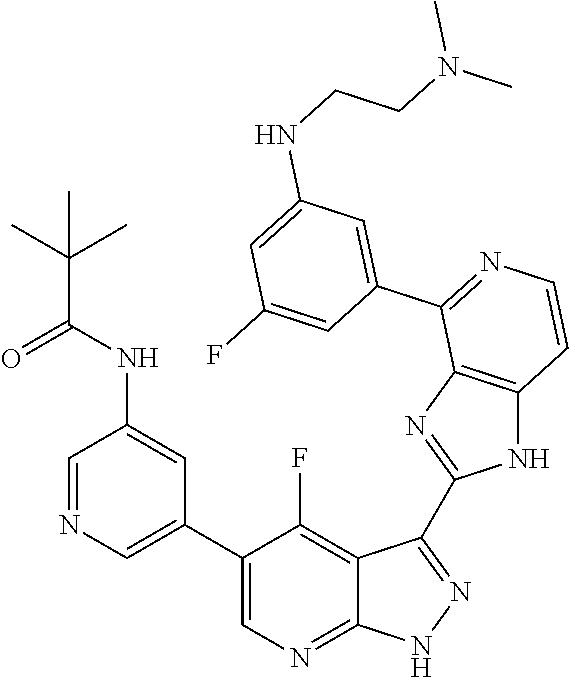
C1=NC=C(C2=CN=C3C(=C2F)C(C2=NC4=C(N2)C=CN=C4C2=CC(NCCN(C)C)=CC(F)=C2)=N[N H]3)C=C1NC(C(C)(C)C)=O
